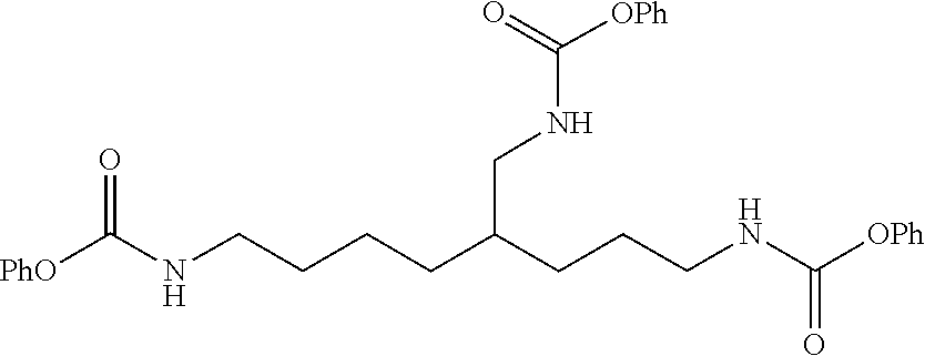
C(=O)(NCC(CCCNC(=O)[OPh])CCCCNC(=O)[PhO])[OPh]
